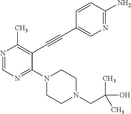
N1=CN=C(N2CCN(CC(O)(C)C)CC2)C(C#CC2=CN=C(N)C=C2)=C1C
